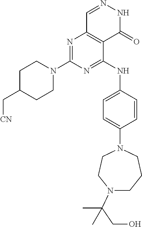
N1=C(N2CCC(C[CN])CC2)N=C(NC2=CC=C(N3CCN(C(CO)(C)C)CCC3)C=C2)C2=C1C=NNC2=O
